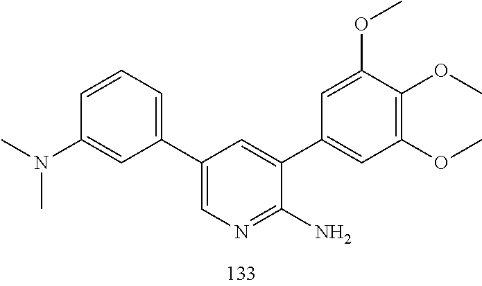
O(C)C1=CC(C2=CC(C3=CC=CC(N(C)C)=C3)=CN=C2N)=CC(OC)=C1OC
